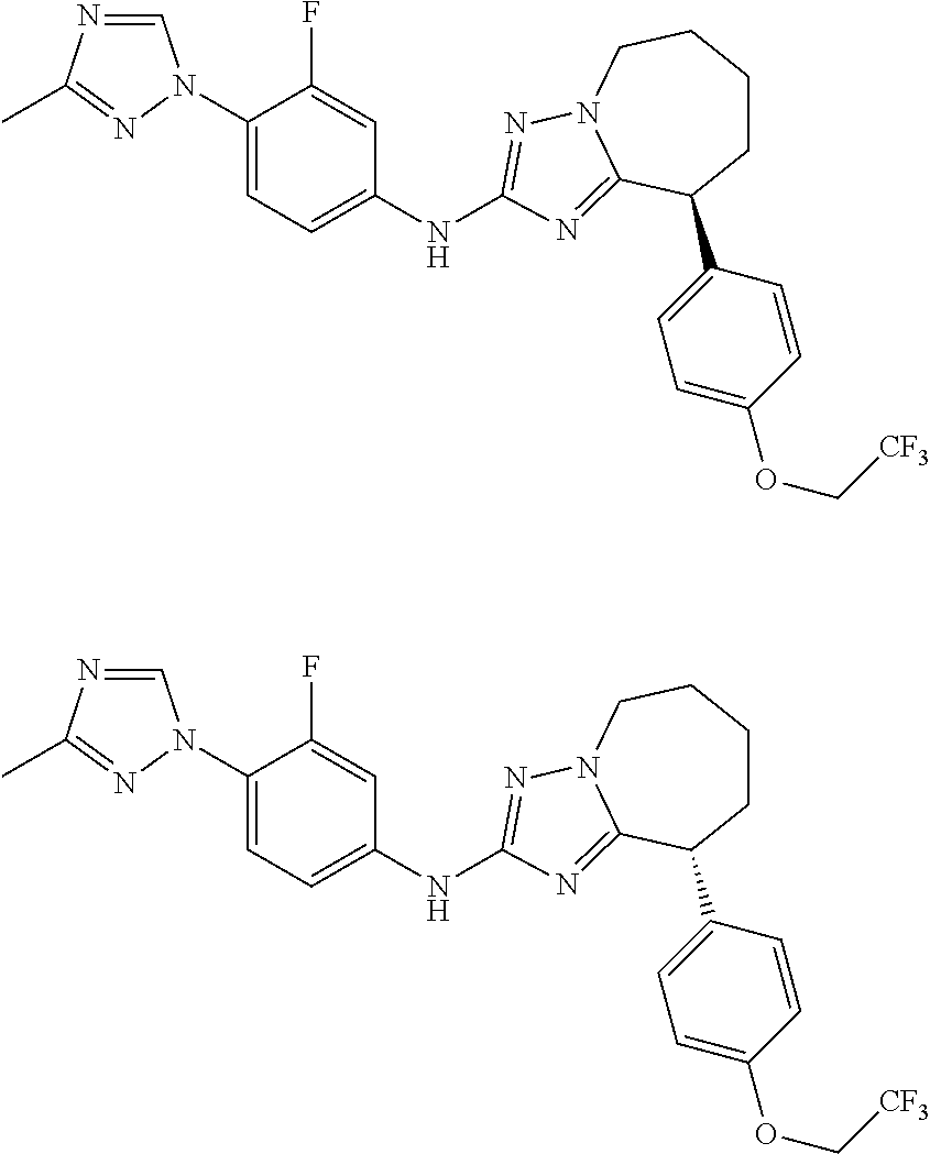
C1=NC(C)=NN1C1=CC=C(NC2=NN3CCCCC(C4=CC=C(OC[CF3])C=C4)C3=N2)C=C1F.C1=NC(C)=NN1C1=CC=C(NC2=NN3CCCCC(C4=CC=C(OC[CF3])C=C4)C3=N2)C=C1F
